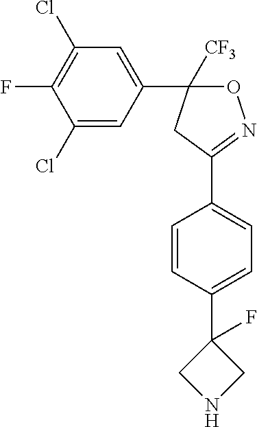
C1(Cl)=CC(C2([CF3])ON=C(C3=CC=C(C4(F)CNC4)C=C3)C2)=CC(Cl)=C1F
